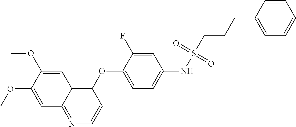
C1=C(OC)C(OC)=CC2=C(OC3=CC=C(NS(CCCC4=CC=CC=C4)(=O)=O)C=C3F)C=CN=C12
